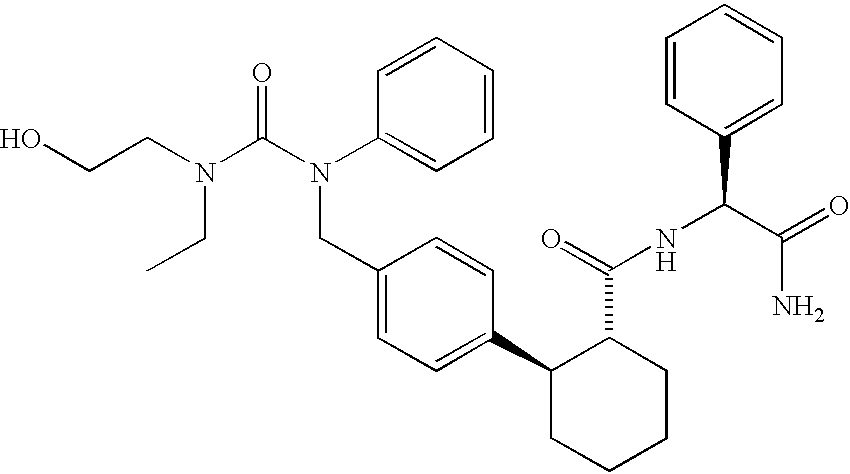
OCCN(CC)C(N(CC1=CC=C(C2CCCCC2C(NC(C(N)=O)C2=CC=CC=C2)=O)C=C1)C1=CC=CC=C1)=O
